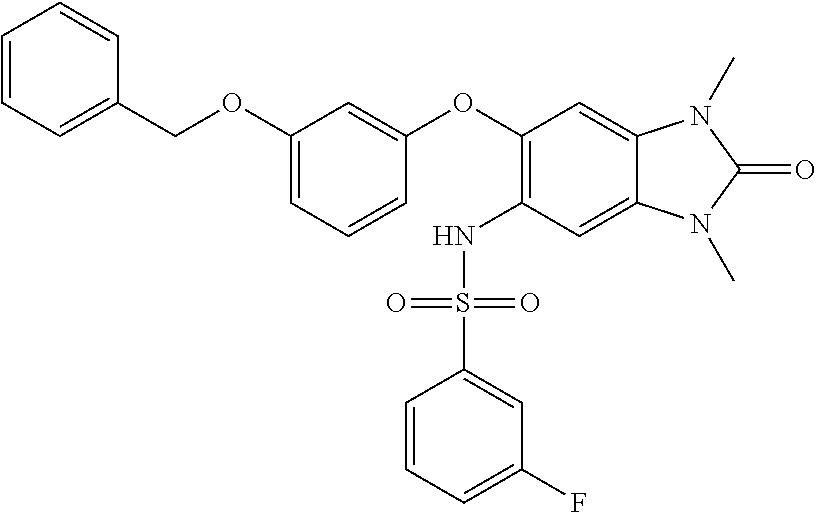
C1=CC=C(COC2=CC=CC(OC3=C(NS(C4=CC(F)=CC=C4)(=O)=O)C=C4C(=C3)N(C)C(=O)N4C)=C2)C=C1
